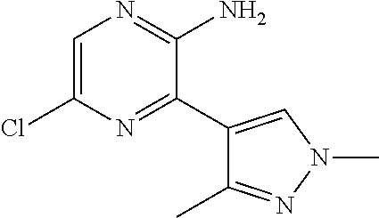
C1(Cl)=CN=C(N)C(C2=CN(C)N=C2C)=N1
